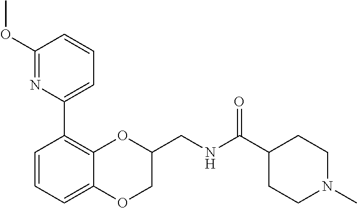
C1=C2C(=C(C3=CC=CC(OC)=N3)C=C1)OC(CNC(C1CCN(C)CC1)=O)CO2
